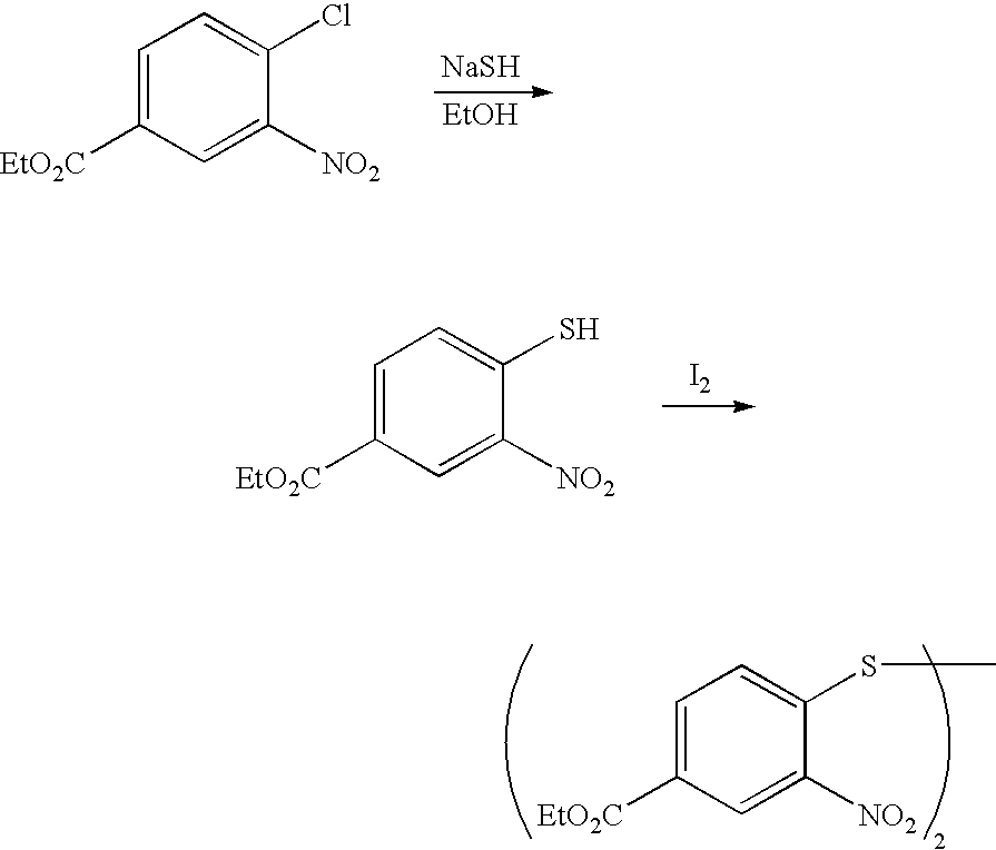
C1=C([EtO2C])C=C([NO2])C(SC)=C1.[NaSH].[EtOH].C1=C([EtO2C])C=C([NO2])C(Cl)=C1.C1=C([EtO2C])C=C([NO2])C(S)=C1.[I2]
